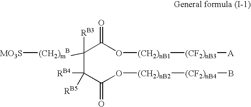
[MO3S][(CH2)mB]C(C(C(O[(CH2)nB2][(CF2)nB4]B)=O)([RB4])[RB5])(C(O[(CH2)nB1][(CF2)nB3][A])=O)[RB3]
